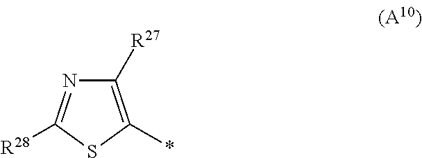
N1=C([R28])SC(*)=C1[R27]
